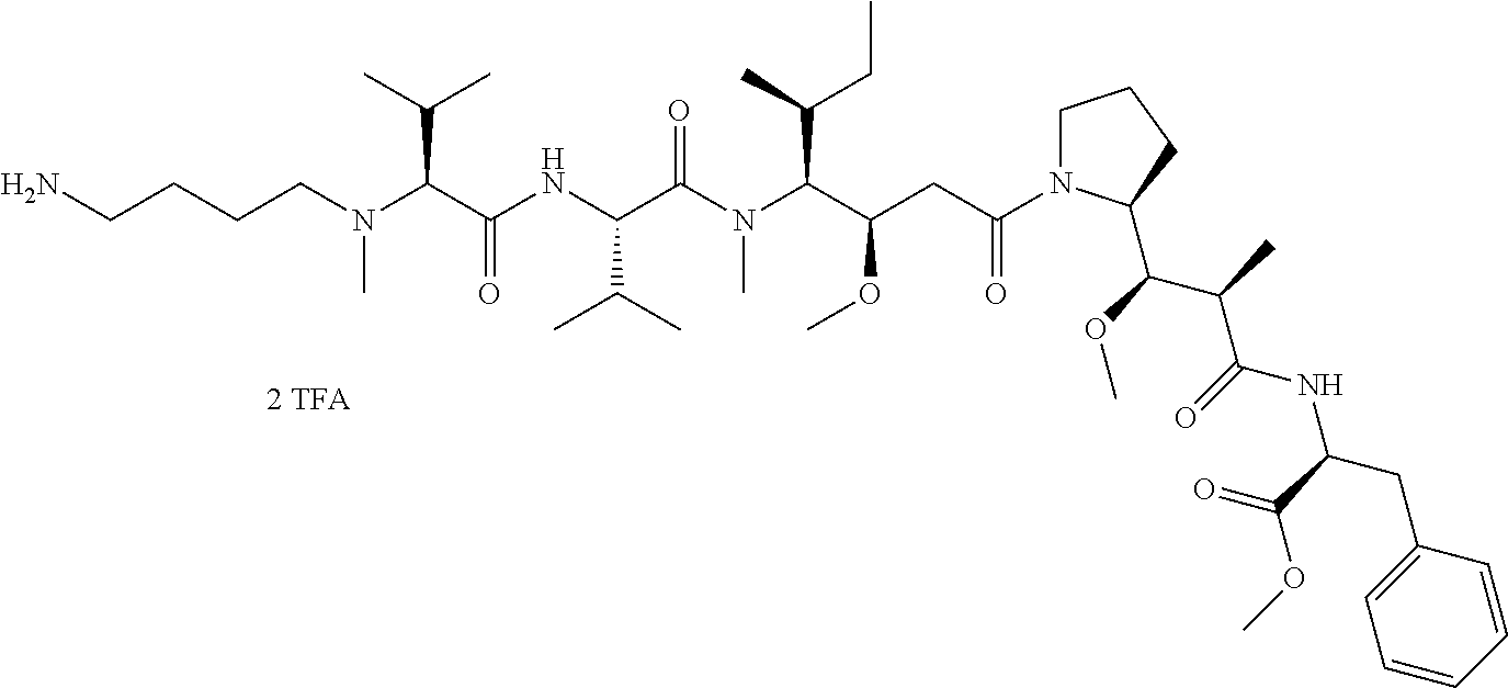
C(N)CCCN(C(C(NC(C(N(C(C(CC(N1CCCC1C(OC)C(C)C(NC(CC1=CC=CC=C1)C(=O)OC)=O)=O)OC)C(C)CC)C)=O)C(C)C)=O)C(C)C)C
